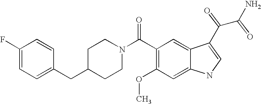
C1(F)=CC=C(CC2CCN(C(C3=C(OC)C=C4C(=C3)C(C(C(N)=O)=O)=CN4)=O)CC2)C=C1
